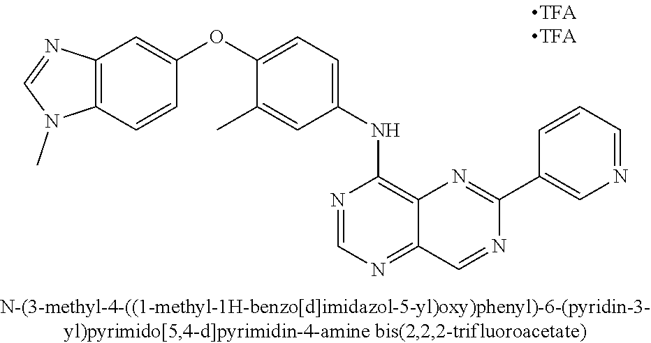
C12=C(C=CC(OC3=CC=C(NC4=C5C(=NC=N4)C=NC(C4=CN=CC=C4)=N5)C=C3C)=C1)N(C)C=N2
